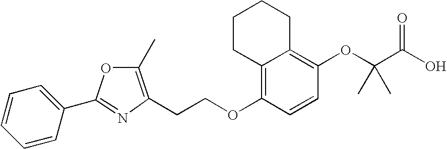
C1=CC=CC(C2=NC(CCOC3=C4C(=C(OC(C(O)=O)(C)C)C=C3)CCCC4)=C(C)O2)=C1
